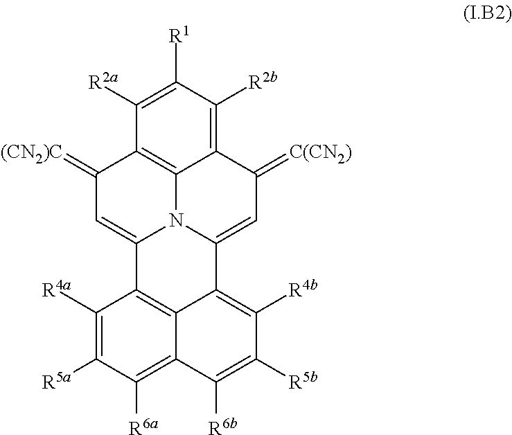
C1([R4a])=C([R5a])C([R6a])=C2C3=C1C1=CC(=[(CN2)C])C4=C5C(=C([R2b])C([R1])=C4[R2a])C(=[C(CN2)])C=C(C3=C([R4b])C([R5b])=C2[R6b])N15
